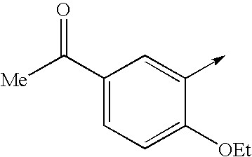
C1(C([Me])=O)=CC=C([OEt])C(->C)=C1
